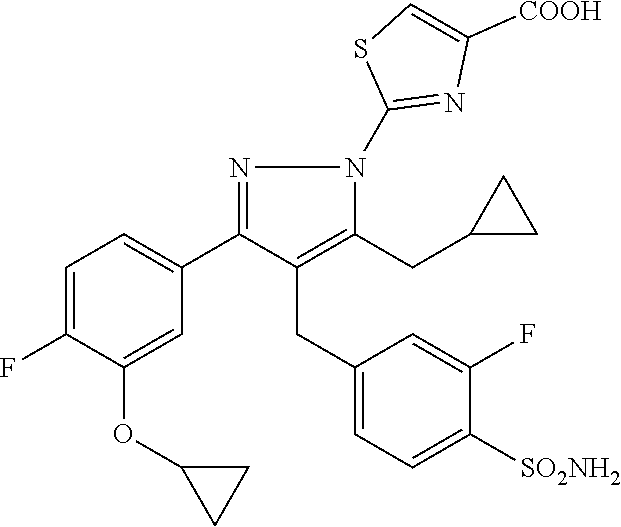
C1=C(F)C(OC2CC2)=CC(C2=NN(C3=NC([COOH])=CS3)C(CC3CC3)=C2CC2=CC=C([SO2NH2])C(F)=C2)=C1
